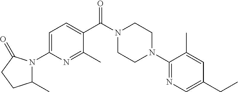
C1=C(N2C(C)CCC2=O)N=C(C)C(C(N2CCN(C3=NC=C(CC)C=C3C)CC2)=O)=C1
